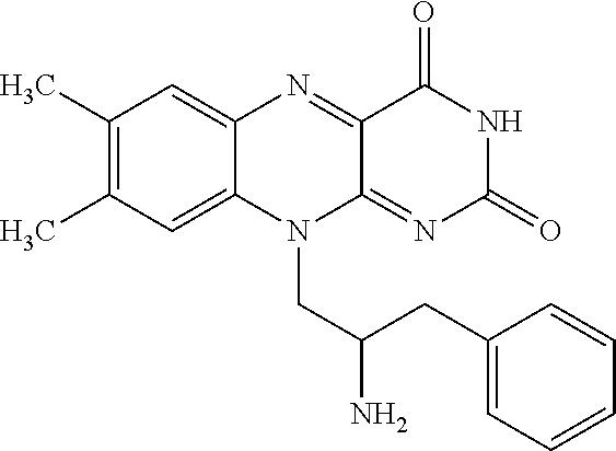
C1(C)=C(C)C=C2C(=C1)N=C1C(=NC(=O)NC1=O)N2CC(N)CC1=CC=CC=C1
